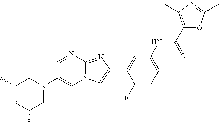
N1(C2=CN3C(=NC(C4=CC(NC(=O)C5=C(C)N=C(C)O5)=CC=C4F)=C3)N=C2)CC(C)OC(C)C1
